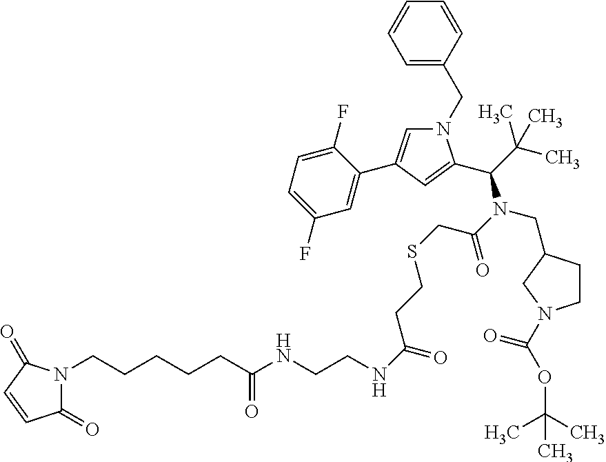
N1(CC2=CC=CC=C2)C=C(C2=CC(F)=CC=C2F)C=C1C(C(C)(C)C)N(C(=O)CSCCC(=O)NCCNC(CCCCCN1C(=O)C=CC1=O)=O)CC1CCN(C(=O)OC(C)(C)C)C1
